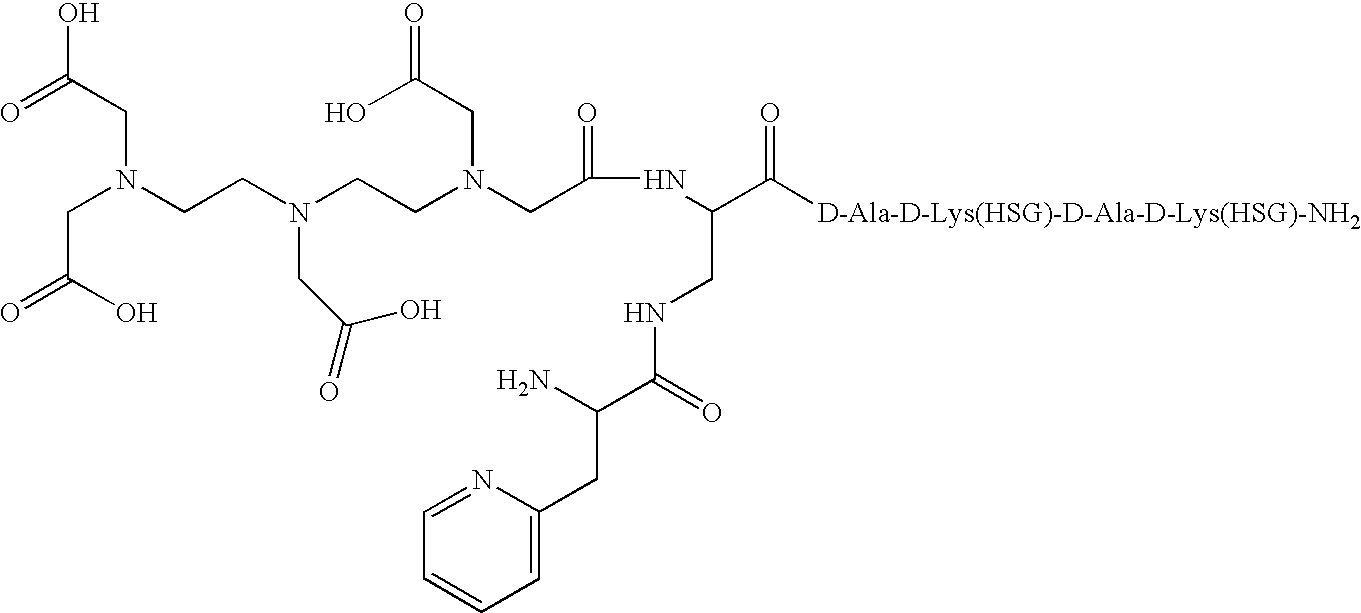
OC(=O)CN(CC(O)=O)CCN(CC(O)=O)CCN(CC(NC(C([D-Ala-D-Lys(HSG)-D-Ala-D-Lys(HSG)-NH2])=O)CNC(=O)C(CC1=CC=CC=N1)N)=O)CC(=O)O
